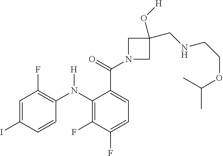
C1=C(I)C=CC(N(C2=C(F)C(F)=CC=C2C(=O)N2CC(CNCCOC(C)C)(O[H])C2)[H])=C1F
